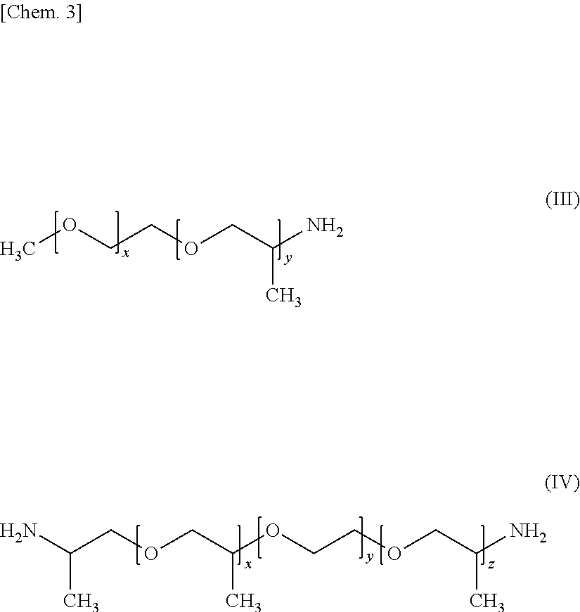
COCCOCC(N)C.C(COCC(OCCOCC(N)C)C)(N)C
